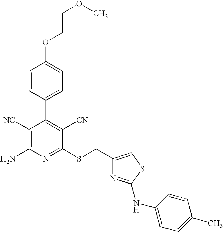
O(C1=CC=C(C2=C([CN])C(SCC3=CSC(NC4=CC=C(C)C=C4)=N3)=NC(N)=C2[NC])C=C1)CCOC
